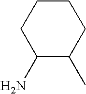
C1(N)C(C)CCCC1
